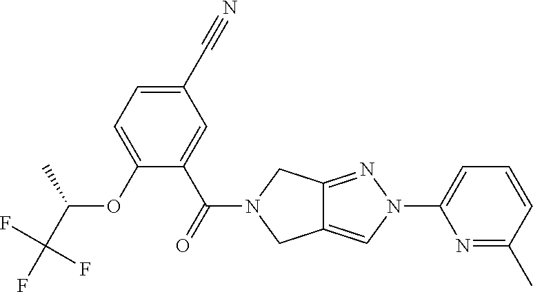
O(C1=CC=C(C#N)C=C1C(=O)N1CC2=CN(C3=CC=CC(C)=N3)N=C2C1)C(C(F)(F)F)C
